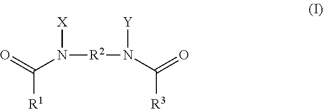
O=C([R1])N([R2]N([Y])C(=O)[R3])[X]
